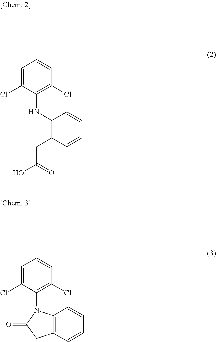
C1=C(Cl)C(NC2=C(CC(O)=O)C=CC=C2)=C(Cl)C=C1.C1=C(Cl)C(N2C3=C(C=CC=C3)CC2=O)=C(Cl)C=C1
